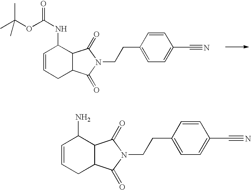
N(C1C=CCC2C1C(=O)N(CCC1=CC=C(C#N)C=C1)C2=O)C(=O)OC(C)(C)C.NC1C=CCC2C1C(=O)N(CCC1=CC=C(C#N)C=C1)C2=O
